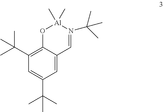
CC(C1=C2C(=CC(C(C)(C)C)=C1)C=N(C(C)(C)C)[Al](C)(C)O2)(C)C
